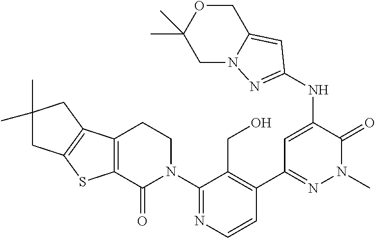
C1(N2CCC3=C(C2=O)SC2=C3CC(C)(C)C2)=NC=CC(C2=NN(C)C(=O)C(NC3=NN4C(=C3)COC(C)(C)C4)=C2)=C1CO
